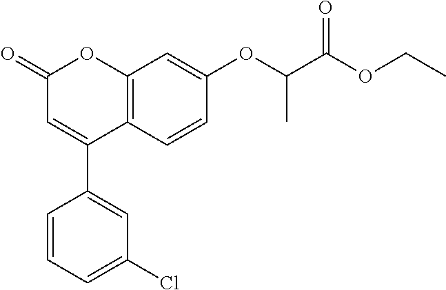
C12=C(C=CC(OC(C(OCC)=O)C)=C1)C(C1=CC(Cl)=CC=C1)=CC(=O)O2
